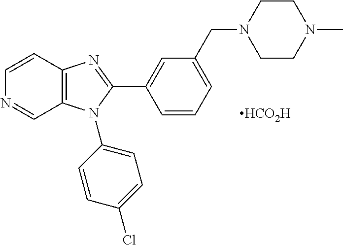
C1=CC2=C(C=N1)N(C1=CC=C(Cl)C=C1)C(C1=CC(CN3CCN(C)CC3)=CC=C1)=N2.[HCO2H]
